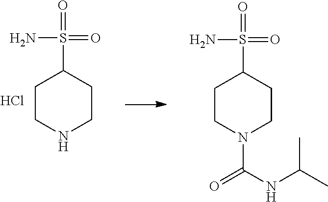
C1CNCCC1S(=O)(=O)N.Cl.C1CN(C(NC(C)C)=O)CCC1S(=O)(=O)N
